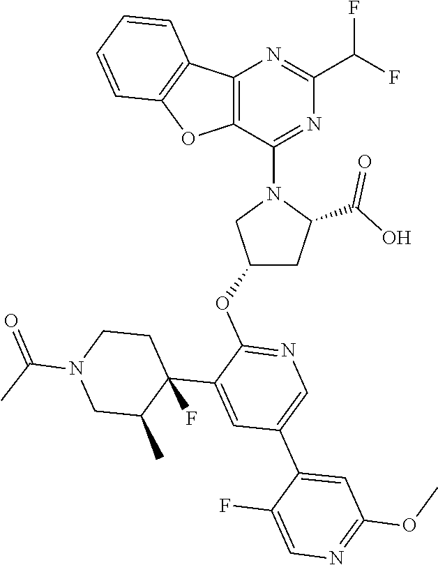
C1(OC2=NC=C(C3=CC(OC)=NC=C3F)C=C2C2(F)C(C)CN(C(C)=O)CC2)CC(C(O)=O)N(C2=NC(C(F)F)=NC3=C2OC2=C3C=CC=C2)C1
